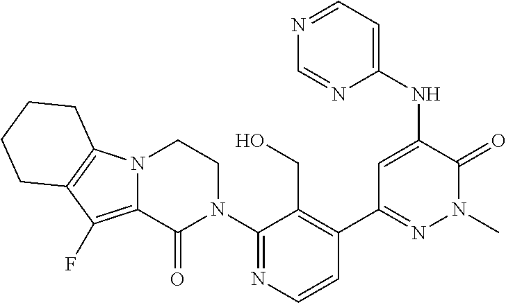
C1=CN=C(N2CCN3C(=C(F)C4=C3CCCC4)C2=O)C(CO)=C1C1=NN(C)C(=O)C(NC2=CC=NC=N2)=C1
